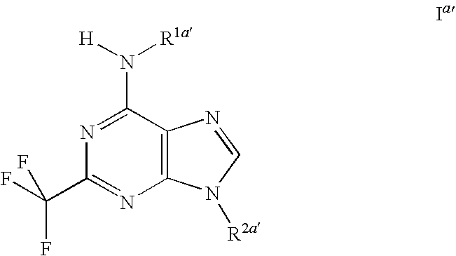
N1=C(N([H])[R1a])C2=C(N=C1C(F)(F)F)N([R2a])C=N2
